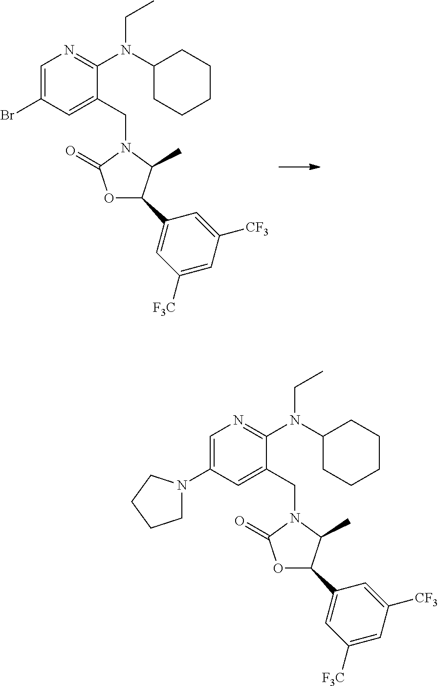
O1C(C2=CC([F3C])=CC([CF3])=C2)C(C)N(CC2=CC(Br)=CN=C2N(C2CCCCC2)CC)C1=O.O1C(=O)N(CC2=CC(N3CCCC3)=CN=C2N(C2CCCCC2)CC)C(C)C1C1=CC([F3C])=CC([CF3])=C1
